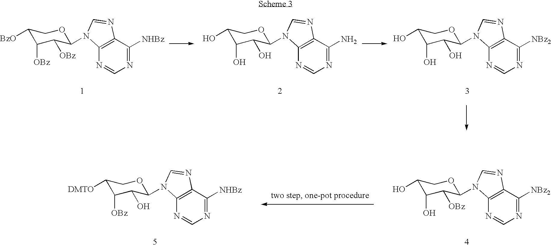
C1([BzO])C([OBz])C([OBz])C(N2C3=C(C([NHBz])=NC=N3)N=C2)OC1.C1(O)C(O)C(O)C(N2C3=C(C(N)=NC=N3)N=C2)OC1.C1(O)C(O)C(O)C(N2C3=C(C([NBz2])=NC=N3)N=C2)OC1.C1(O)C(O)C([OBz])C(N2C3=C(C([NBz2])=NC=N3)N=C2)OC1.C1([DMTO])C([OBz])C(O)C(N2C3=C(C([NHBz])=NC=N3)N=C2)OC1
